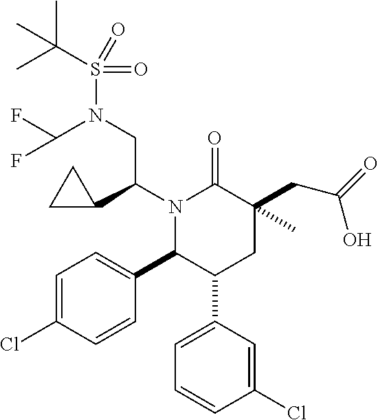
C(S(=O)(=O)N(C(F)F)CC(C1CC1)N1C(C2=CC=C(Cl)C=C2)C(C2=CC=CC(Cl)=C2)CC(C)(CC(=O)O)C1=O)(C)(C)C
